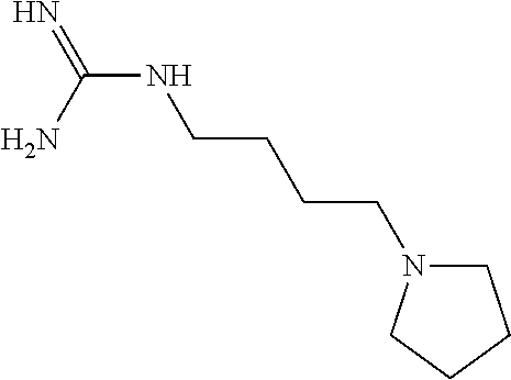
C(CCNC(=N)N)CN1CCCC1
